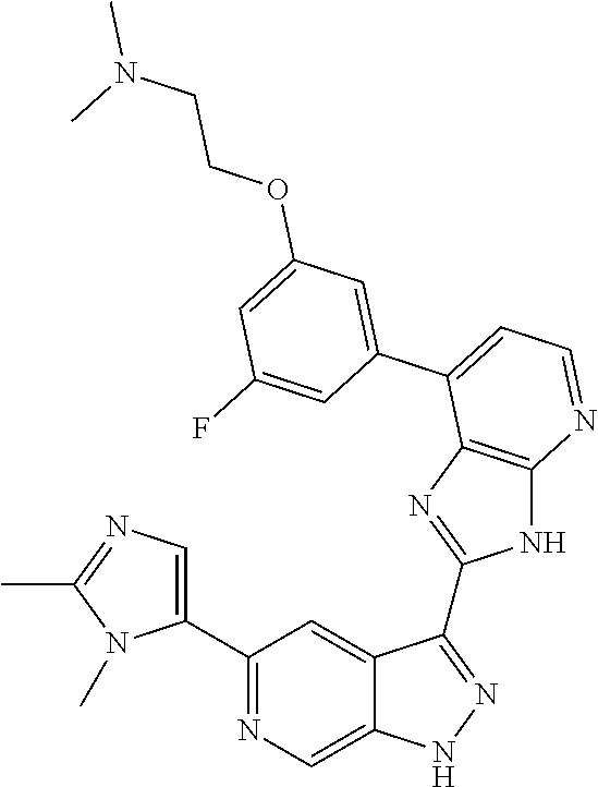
C1(C2=NC=C3C(=C2)C(C2=NC4=C(N2)N=CC=C4C2=CC(OCCN(C)C)=CC(F)=C2)=NN3)=CN=C(C)N1C
